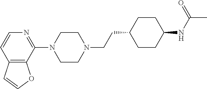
C12=C(C(N3CCN(CCC4CCC(NC(C)=O)CC4)CC3)=NC=C1)OC=C2
